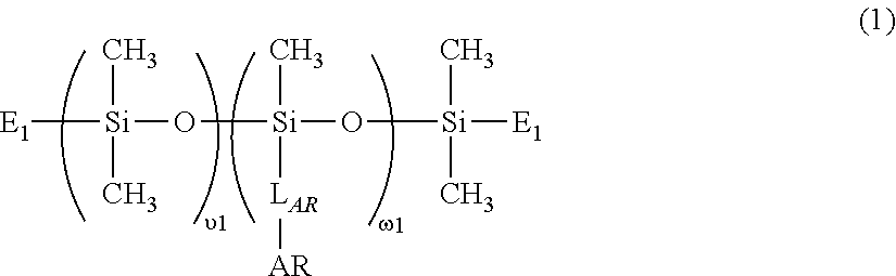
[E1][Si](O[Si](C)([LAR][AR])O[Si](C)(C)[E1])(C)C
